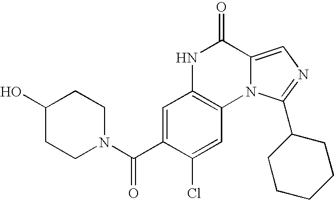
C1=C(C(N2CCC(O)CC2)=O)C(Cl)=CC2=C1NC(=O)C1=CN=C(C3CCCCC3)N21
